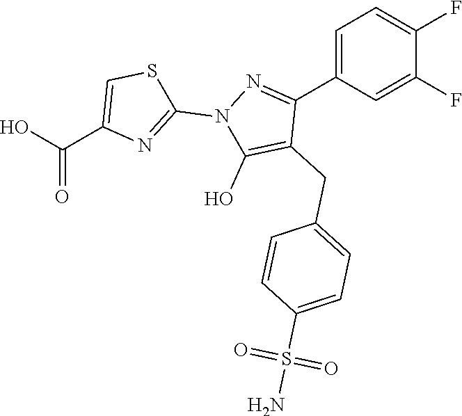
C1=C(C2=NN(C3=NC(C(=O)O)=CS3)C(O)=C2CC2=CC=C(S(N)(=O)=O)C=C2)C=C(F)C(F)=C1
